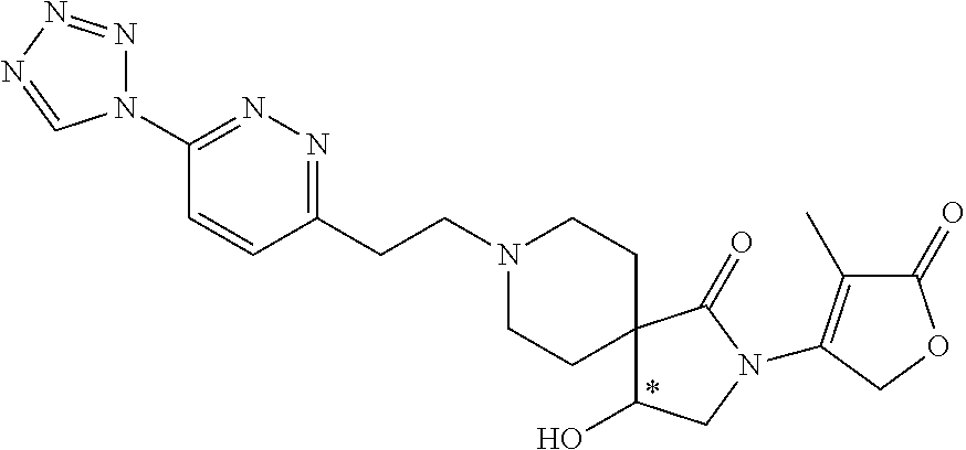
N1(C2=NN=C(CCN3CCC4(CC3)C(O)CN(C3=C(C)C(=O)OC3)C4=O)C=C2)N=NN=C1
